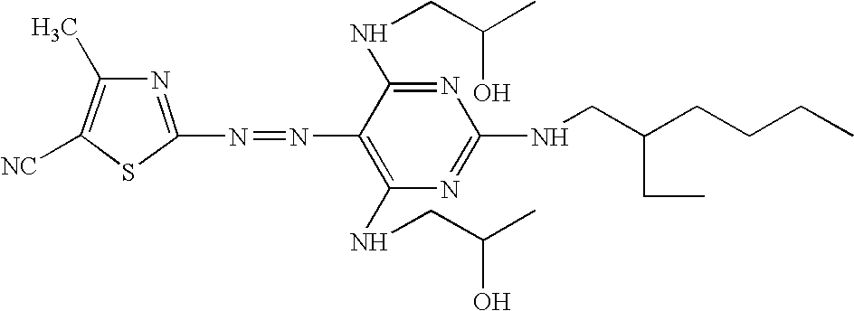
C1([NC])=C(C)N=C(N=NC2=C(NCC(C)O)N=C(NCC(CCCC)CC)N=C2NCC(C)O)S1
